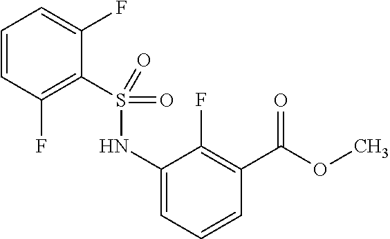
C1=CC(F)=C(S(NC2=CC=CC(C(OC)=O)=C2F)(=O)=O)C(F)=C1
